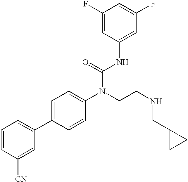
C1=CC([CN])=CC(C2=CC=C(N(CCNCC3CC3)C(=O)NC3=CC(F)=CC(F)=C3)C=C2)=C1
